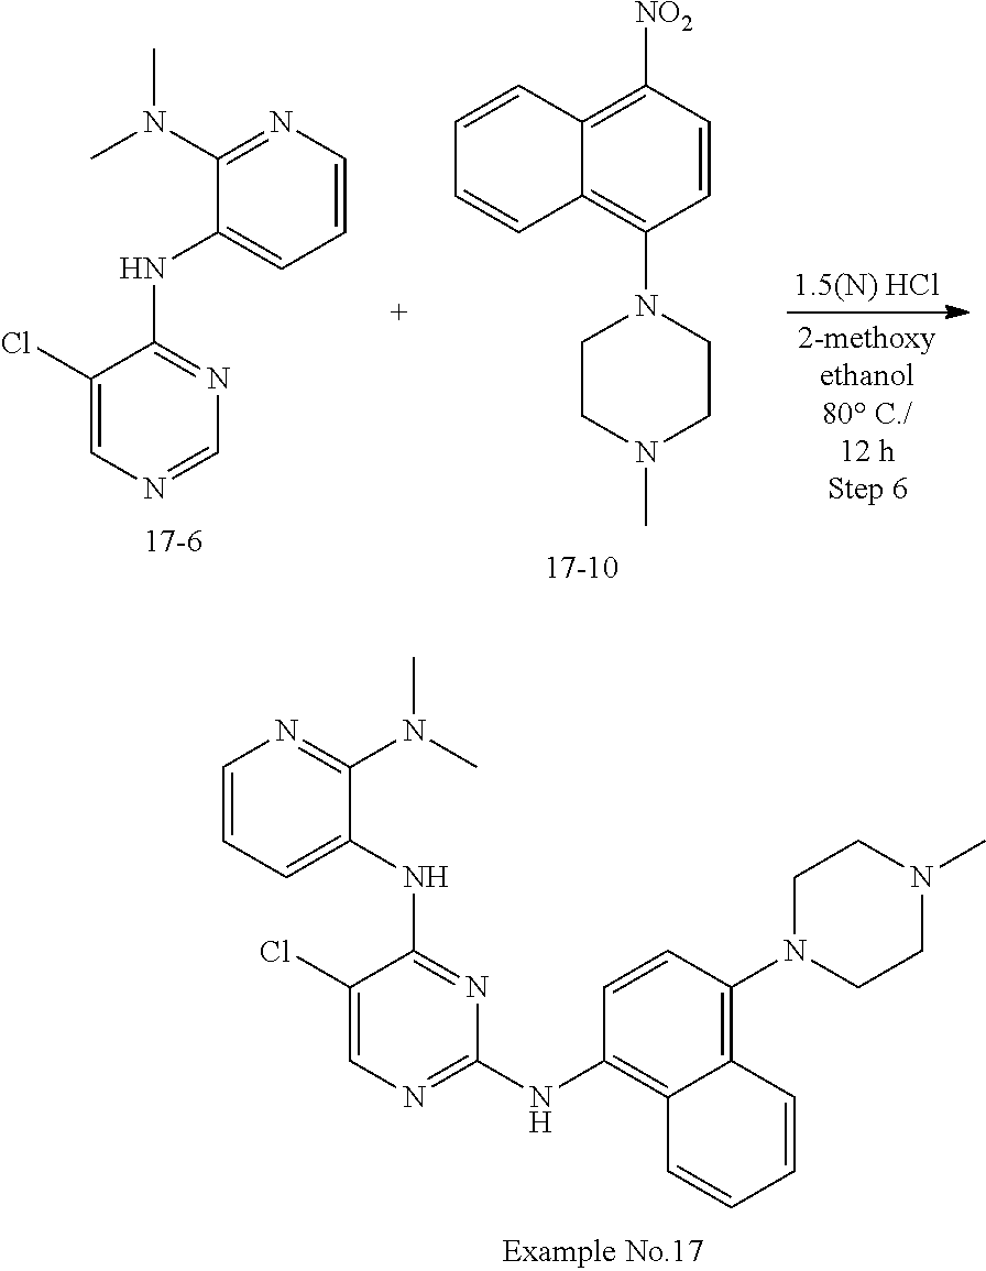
C1CN(C2=C3C(=C(NC4=NC=C(Cl)C(NC5=CC=CN=C5N(C)C)=N4)C=C2)C=CC=C3)CCN1C.C1=CN=C(N(C)C)C(NC2=NC=NC=C2Cl)=C1.C1=CC([NO2])=C2C(=C1N1CCN(C)CC1)C=CC=C2
